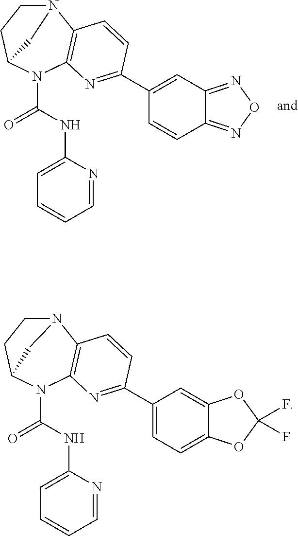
C1=C(C2=NC3=C(N4CCC(N3C(=O)NC3=CC=CC=N3)C4)C=C2)C=CC2=NON=C12.C1=C2C(=CC=C1C1=NC3=C(N4CCC(N3C(=O)NC3=CC=CC=N3)C4)C=C1)OC(F)(F)O2
